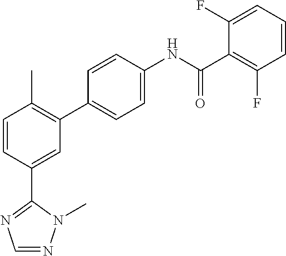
C1=CC(C2=NC=NN2C)=CC(C2=CC=C(NC(C3=C(F)C=CC=C3F)=O)C=C2)=C1C
